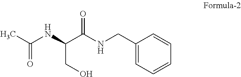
CC(NC(C(NCC1=CC=CC=C1)=O)CO)=O
